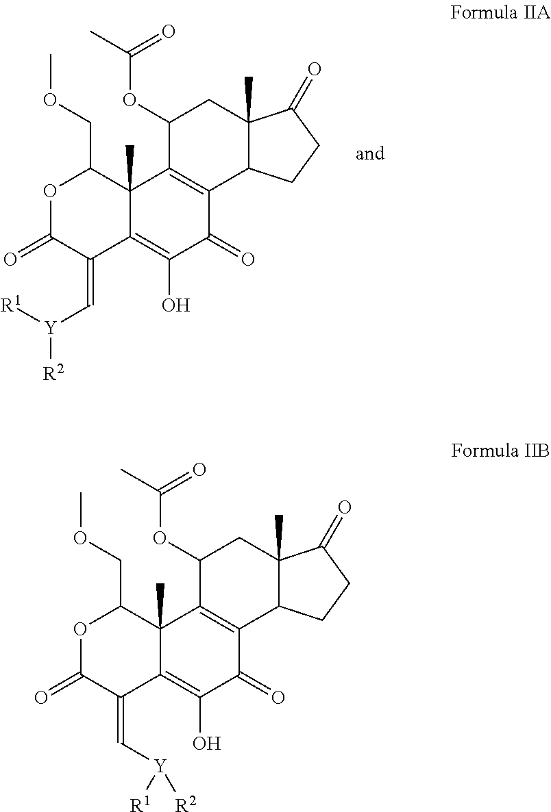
O1C(=O)C(=C[Y]([R1])[R2])C2=C(O)C(=O)C3=C(C2(C)C1COC)C(OC(C)=O)CC1(C)C3CCC1=O.O1C(=O)C(=C[Y]([R1])[R2])C2=C(O)C(=O)C3=C(C2(C)C1COC)C(OC(C)=O)CC1(C)C3CCC1=O
